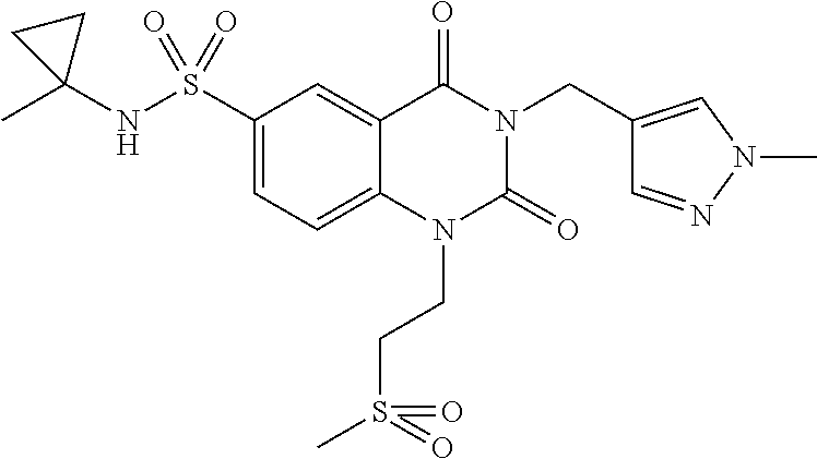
C1(S(NC2(C)CC2)(=O)=O)=CC=C2C(=C1)C(=O)N(CC1=CN(C)N=C1)C(=O)N2CCS(C)(=O)=O
